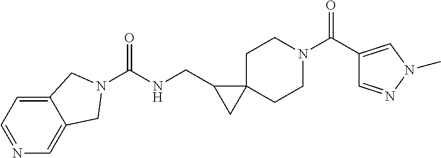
C1=NC=C2C(=C1)CN(C(NCC1CC13CCN(C(C1=CN(C)N=C1)=O)CC3)=O)C2
